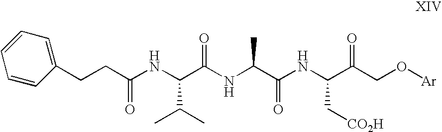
C(CC(NC(C(NC(C(NC(C(CO[Ar])=O)C[CO2H])=O)C)=O)C(C)C)=O)C1=CC=CC=C1
